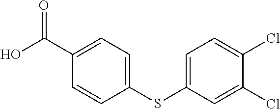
C1(C(O)=O)=CC=C(SC2=CC=C(Cl)C(Cl)=C2)C=C1
